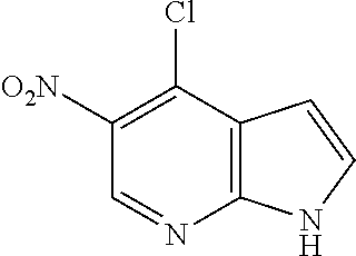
C1(Cl)=C([O2N])C=NC2=C1C=CN2
